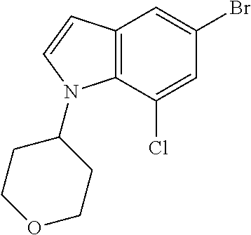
C12=C(C(Cl)=CC(Br)=C1)N(C1CCOCC1)C=C2
